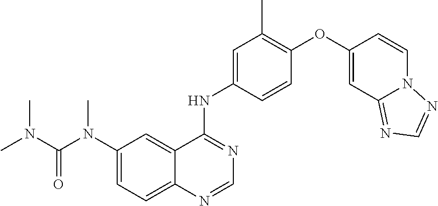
C1(N(C(N(C)C)=O)C)=CC=C2C(=C1)C(NC1=CC(C)=C(OC3=CC4=NC=NN4C=C3)C=C1)=NC=N2
